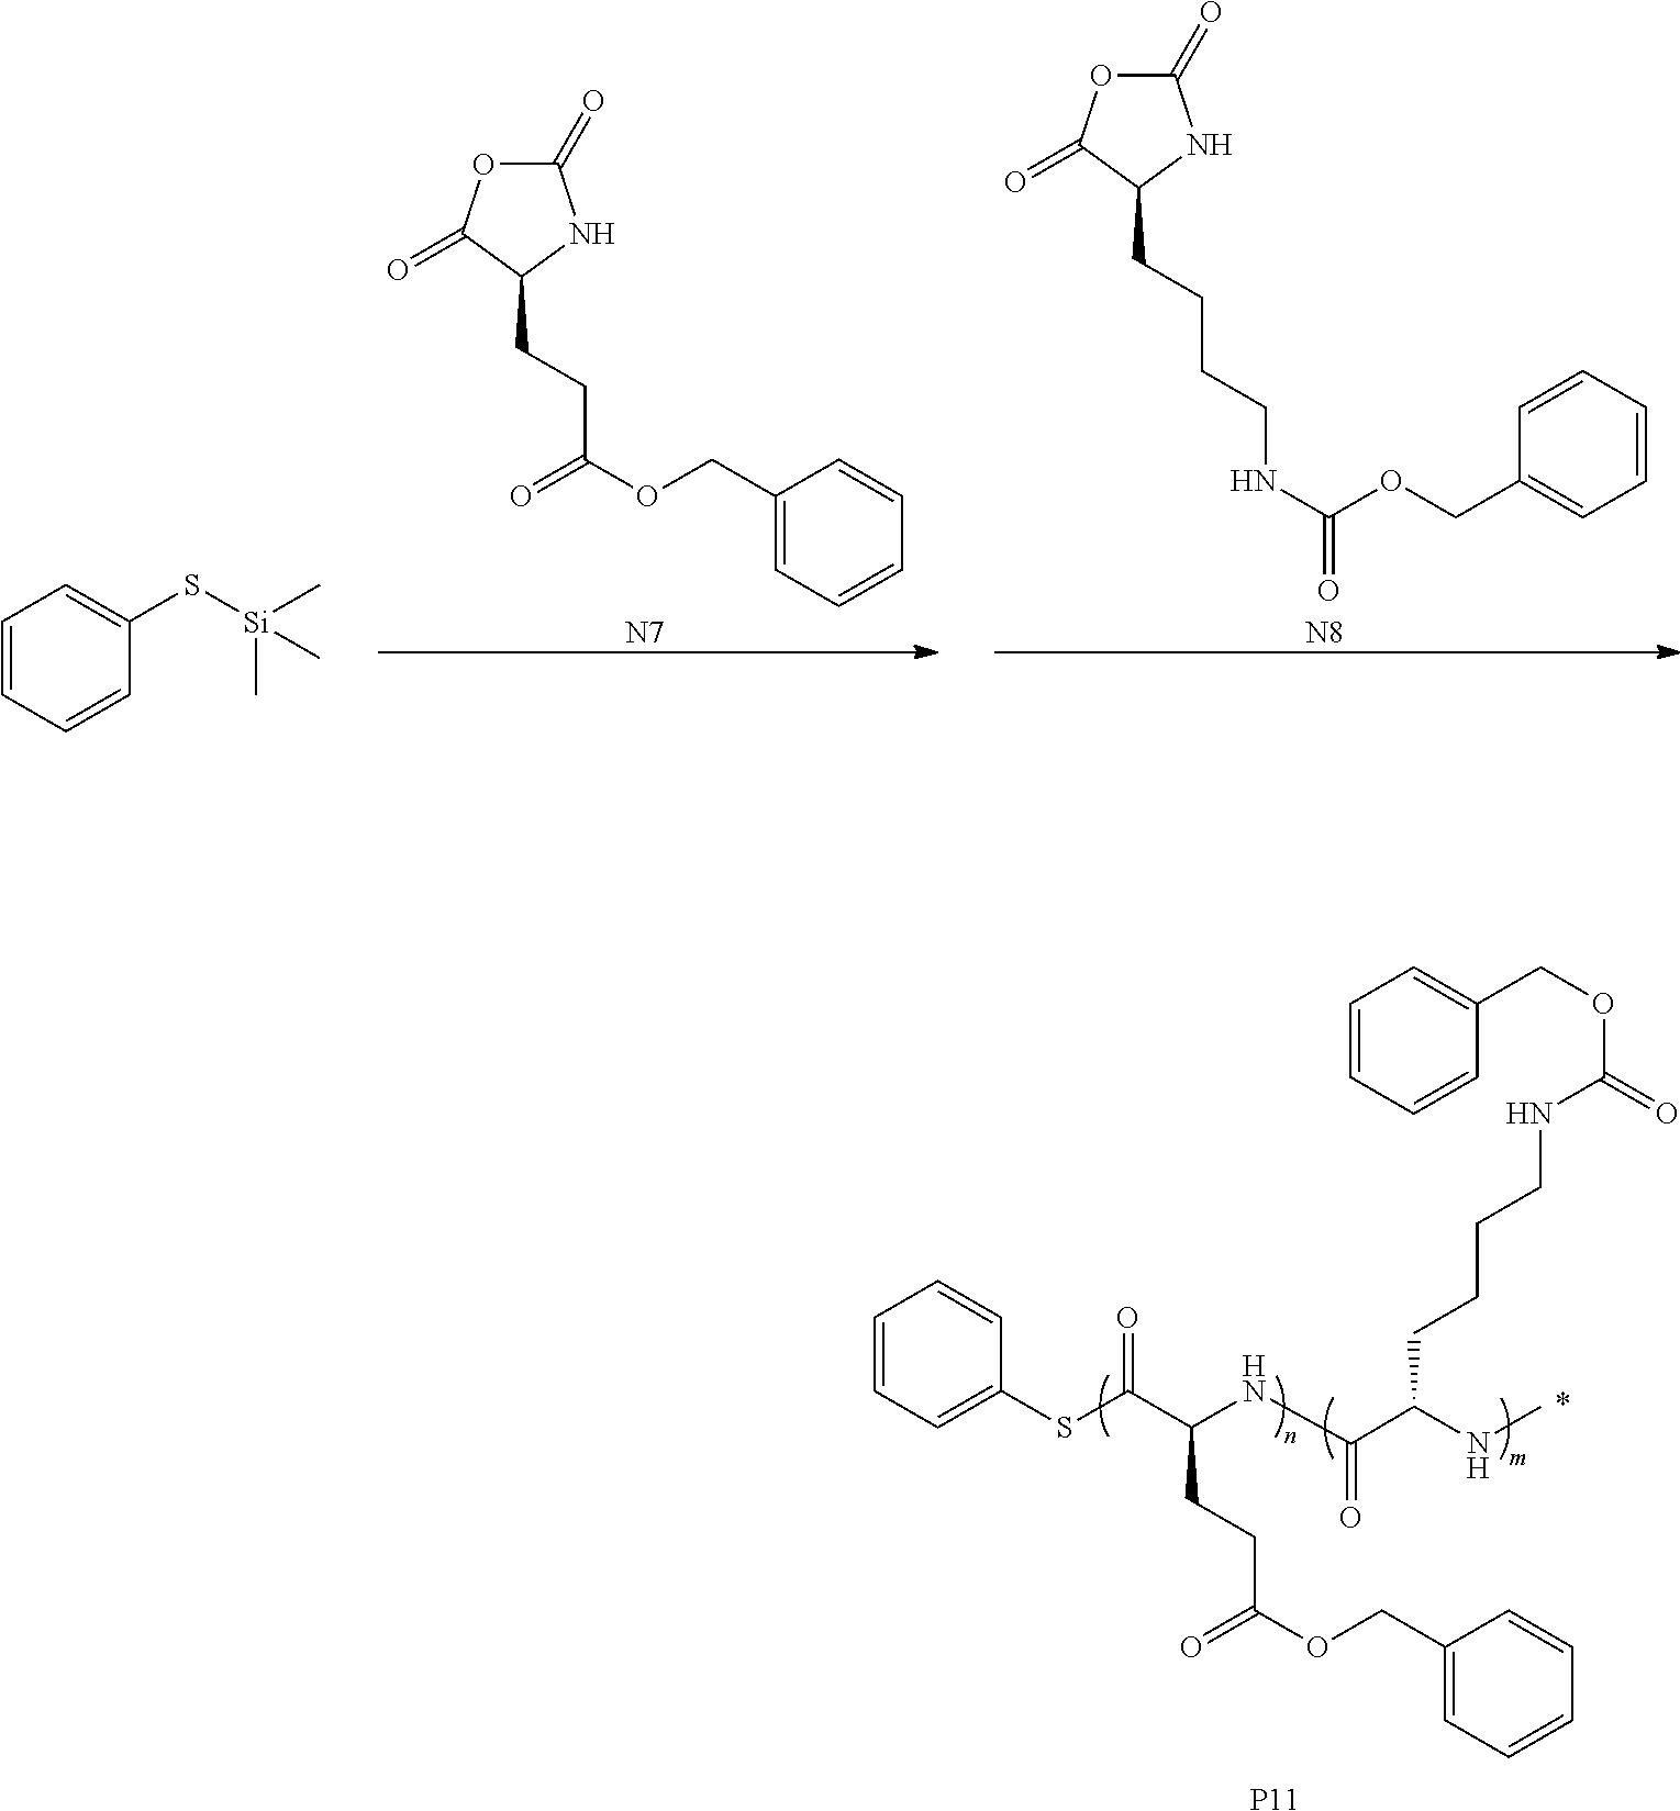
[P11].C1(SC(C(NC(=O)C(NC)CCCCNC(=O)OCC2=CC=CC=C2)CCC(=O)OCC2=CC=CC=C2)=O)=CC=CC=C1.[N7].C1(COC(=O)CCC2NC(=O)OC2=O)=CC=CC=C1.C1=CC=CC(S[Si](C)(C)C)=C1.[N8].C(C1=CC=CC=C1)OC(NCCCCC1NC(=O)OC1=O)=O
